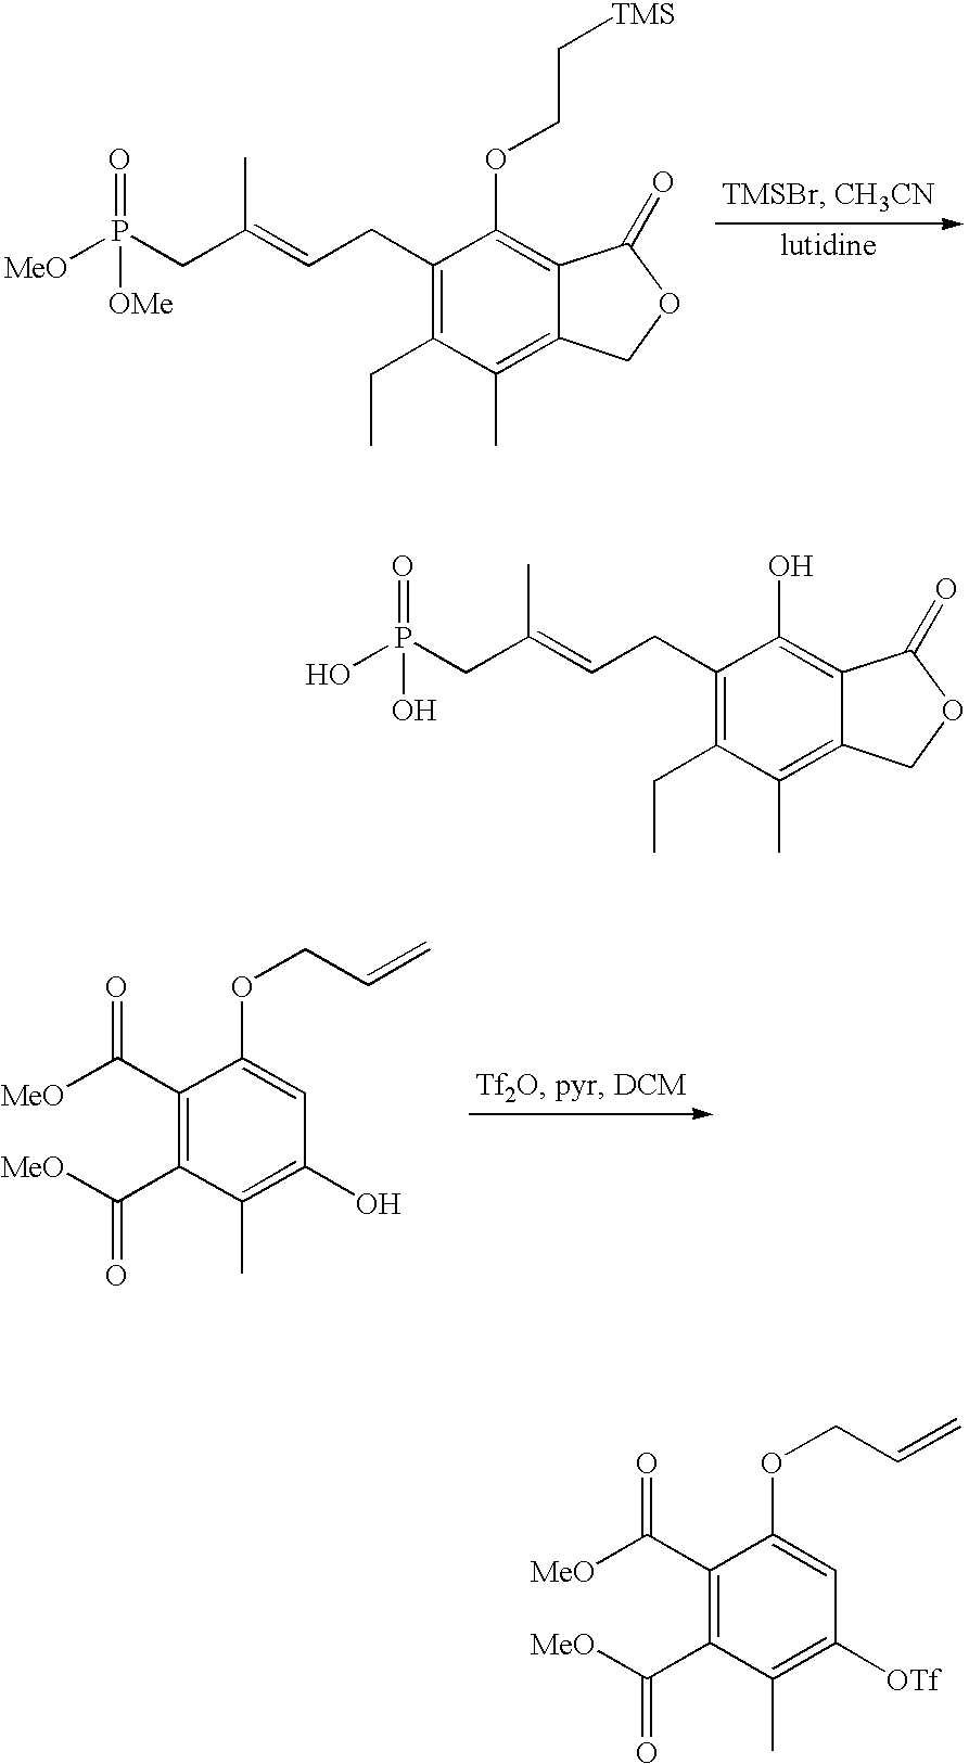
C12=C(OCC[TMS])C(CC=C(CP([MeO])(=O)[OMe])C)=C(CC)C(C)=C1COC2=O.C1=C(OCC=C)C(C([MeO])=O)=C(C(=O)[MeO])C(C)=C1O.C12=C(O)C(CC=C(CP(O)(=O)O)C)=C(CC)C(C)=C1COC2=O.C1=C(OCC=C)C(C([MeO])=O)=C(C(=O)[MeO])C(C)=C1[OTf]
